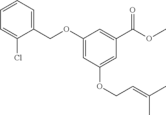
C1(OCC2=CC=CC=C2Cl)=CC(OCC=C(C)C)=CC(C(OC)=O)=C1
